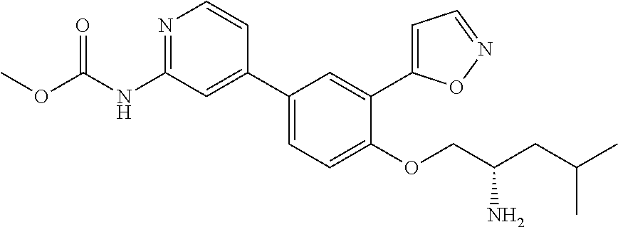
N1=C(NC(OC)=O)C=C(C2=CC=C(OCC(CC(C)C)N)C(C3=CC=NO3)=C2)C=C1
